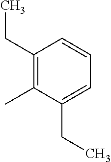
C1(CC)=C(C)C(CC)=CC=C1
